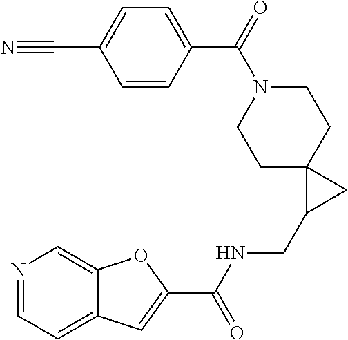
C1=CC(C(=O)N2CCC3(CC2)C(CNC(C2=CC4=CC=NC=C4O2)=O)C3)=CC=C1C#N
